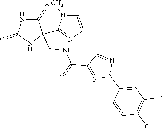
C1=NN(C2=CC(F)=C(Cl)C=C2)N=C1C(NCC1(C2=NC=CN2C)C(=O)NC(=O)N1)=O
